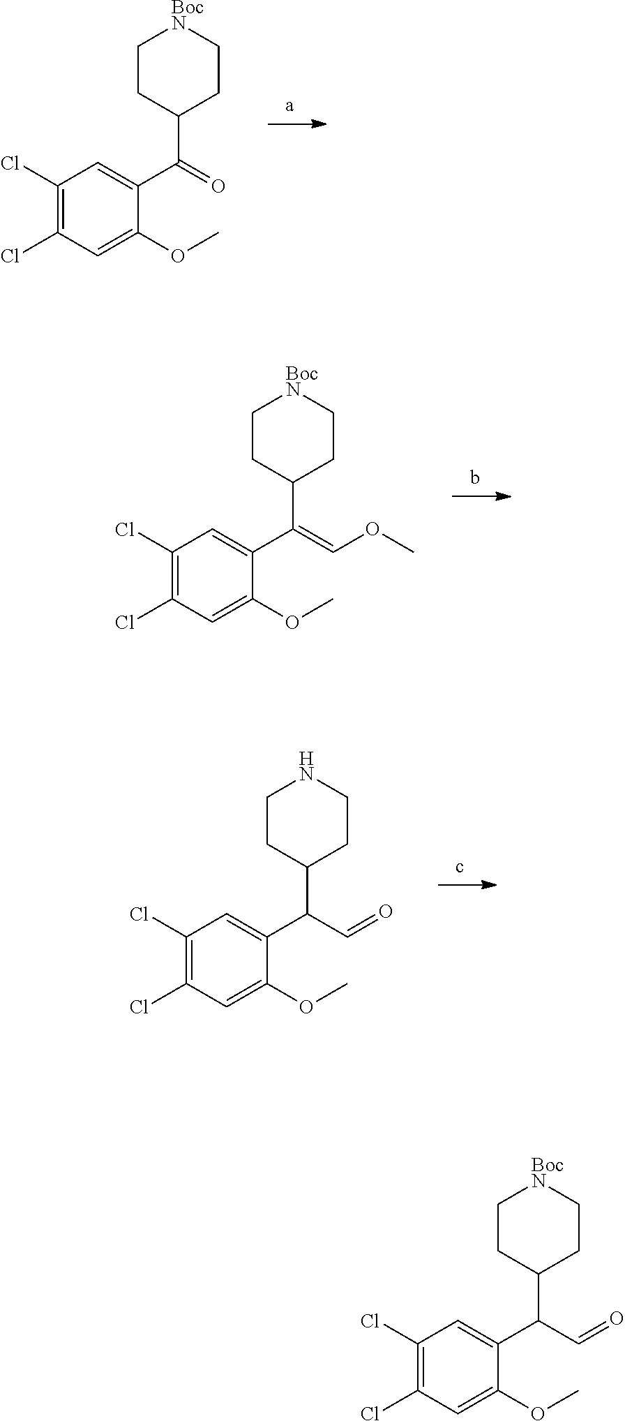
O(C)C1=CC(Cl)=C(Cl)C=C1C(C1CC[BocN]CC1)=O.O(C)C1=CC(Cl)=C(Cl)C=C1C(C1CC[BocN]CC1)=COC.O(C)C1=CC(Cl)=C(Cl)C=C1C(C=O)C1CCNCC1.O(C)C1=CC(Cl)=C(Cl)C=C1C(C1CC[BocN]CC1)C=O
